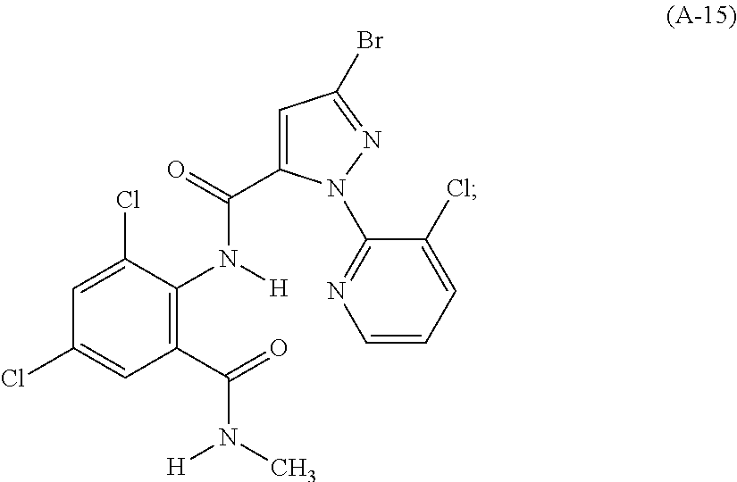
C1(C(=O)N(C)[H])=C(N([H])C(=O)C2=CC(Br)=NN2C2=NC=CC=C2Cl)C(Cl)=CC(Cl)=C1
